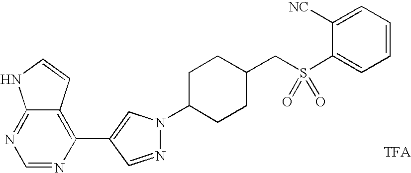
C12=NC=NC(C3=CN(C4CCC(CS(C5=CC=CC=C5[NC])(=O)=O)CC4)N=C3)=C1C=CN2.[TFA]
